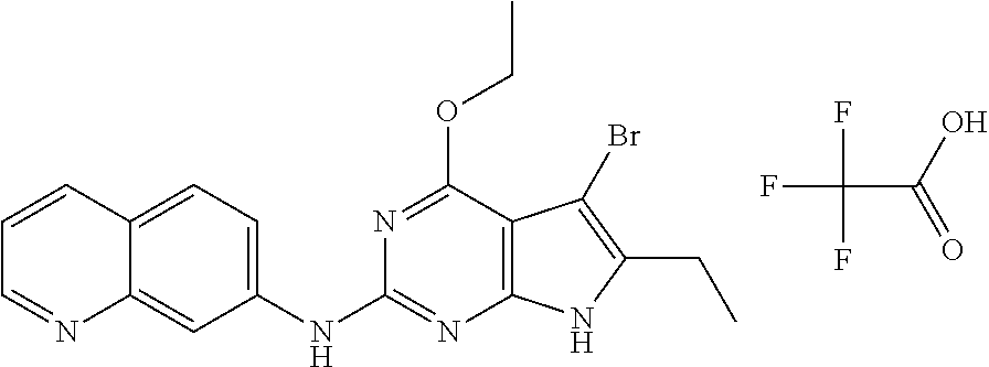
C12=CC(NC3=NC4=C(C(OCC)=N3)C(Br)=C(CC)N4)=CC=C1C=CC=N2.FC(C(=O)O)(F)F
